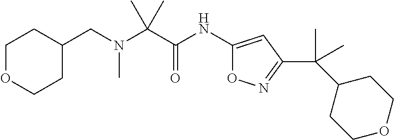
C1(NC(C(N(CC2CCOCC2)C)(C)C)=O)=CC(C(C)(C)C2CCOCC2)=NO1
